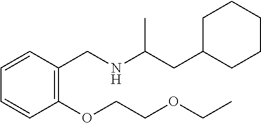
C1(CC(NCC2=C(OCCOCC)C=CC=C2)C)CCCCC1
